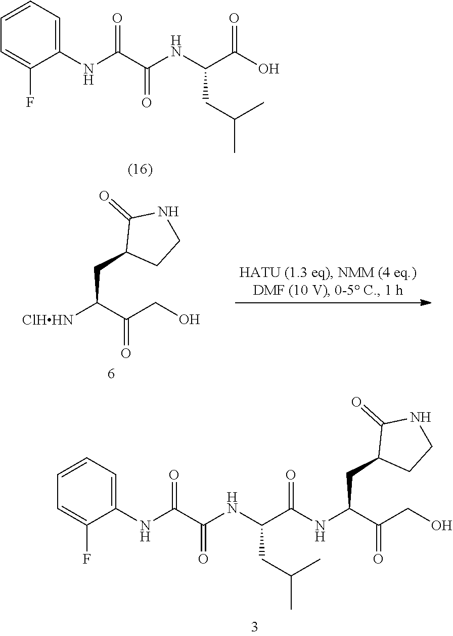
C(C(NC(C(NC1=CC=CC=C1F)=O)=O)CC(C)C)(=O)NC(C(=O)CO)CC1C(=O)NCC1.C1=C(F)C(NC(C(NC(C(=O)O)CC(C)C)=O)=O)=CC=C1.C(C(=O)CO)([ClHHN])CC1C(=O)NCC1
